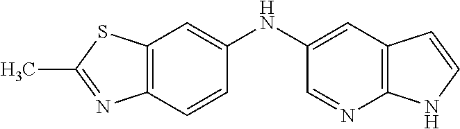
C1(NC2=CC3=C(C=C2)N=C(C)S3)=CC2=C(N=C1)NC=C2
